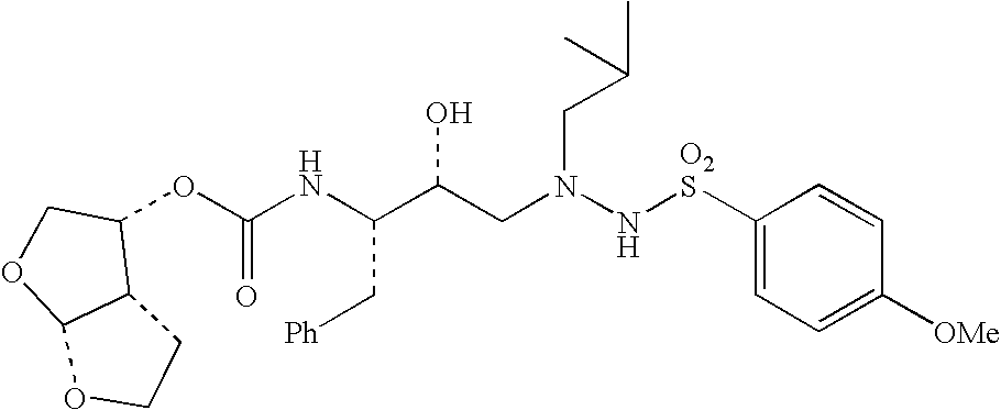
C(NC(C(CN(N[O2S]C1=CC=C([OMe])C=C1)CC(C)C)O)C[Ph])(=O)OC1C2C(OC1)OCC2
